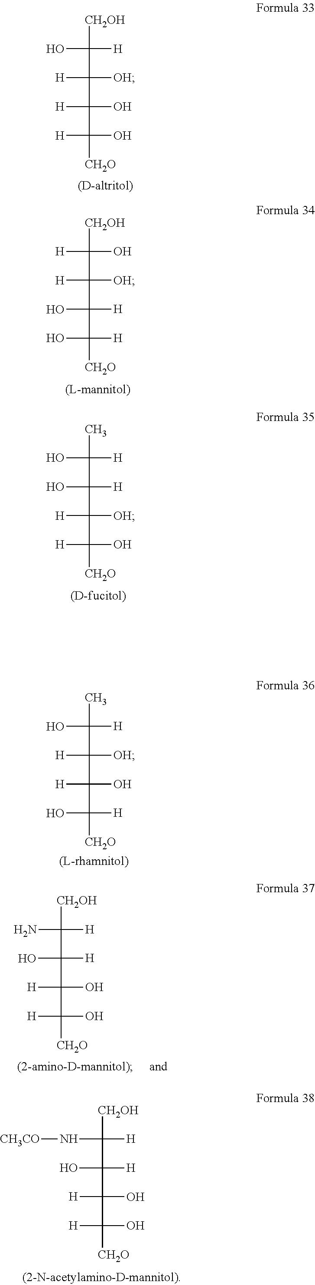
CC([H])(C([OH])(C(O)(C([H])([CH2O])O)[H])[H])O.[CH2OH]C([H])(C([H])(C(O)(C(O)([CH2O])[H])[H])O)N.[CH2OH]C([H])(C([H])(C(O)(C(O)([CH2O])[H])[H])O)N[CH3CO].[CH2OH]C([H])(C([OH])(C(O)(C([CH2O])([H])O)[H])[H])O.[CH2OH]C(O)(C([OH])(C([H])(C([CH2O])(O)[H])O)[H])[H].CC([H])(C([H])(C([OH])(C([CH2O])([H])O)[H])O)O
